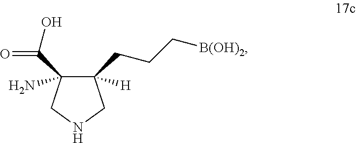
C1(CCC[B(OH)2])([H])C(C(O)=O)(N)CNC1
